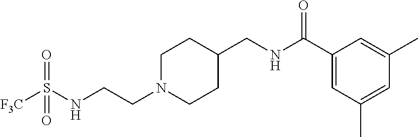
C(CN1CCC(CNC(C2=CC(C)=CC(C)=C2)=O)CC1)NS([F3C])(=O)=O
